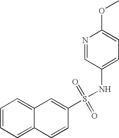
N1=CC(NS(=O)(=O)C2=CC3=CC=CC=C3C=C2)=CC=C1OC
